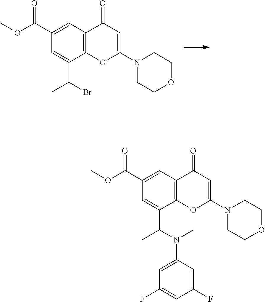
O(C(C1=CC2=C(C(C(Br)C)=C1)OC(N1CCOCC1)=CC2=O)=O)C.O(C(C1=CC2=C(C(C(N(C3=CC(F)=CC(F)=C3)C)C)=C1)OC(N1CCOCC1)=CC2=O)=O)C
